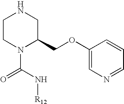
C1CN(C(N[R12])=O)C(COC2=CN=CC=C2)CN1
